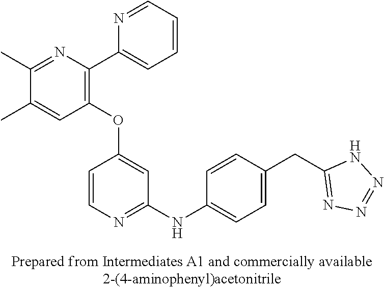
C1(OC2=CC(NC3=CC=C(CC4=NN=NN4)C=C3)=NC=C2)=C(C2=CC=CC=N2)N=C(C)C(C)=C1
